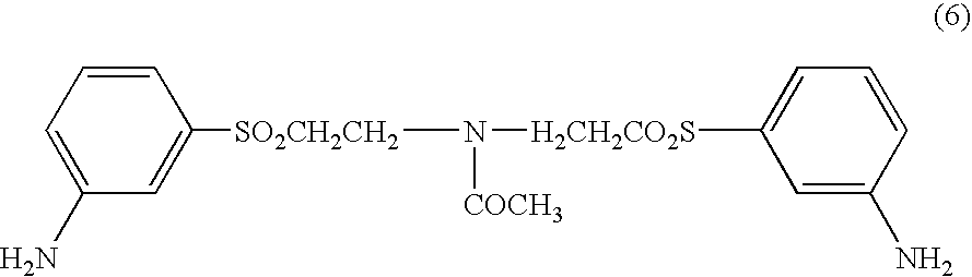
C1=C([SO2CH2CH2]N([COCH3])[H2CH2CO2S]C2=CC=CC(N)=C2)C=CC=C1N
